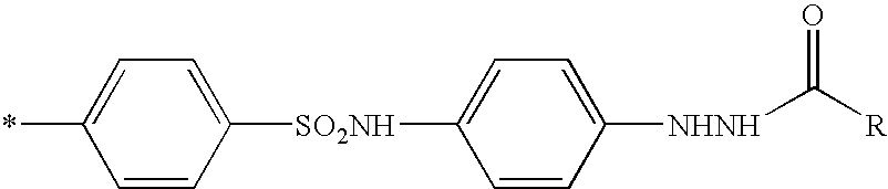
*C1=CC=C([SO2NH]C2=CC=C([NHNH]C([R])=O)C=C2)C=C1
